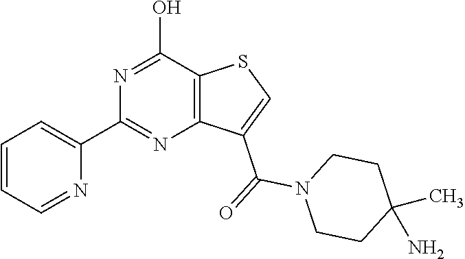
C12=C(C(O)=NC(C3=CC=CC=N3)=N1)SC=C2C(=O)N1CCC(N)(C)CC1
